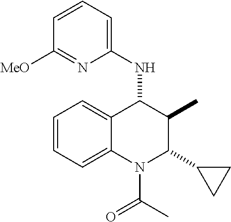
C1=CC=C2C(=C1)C(NC1=CC=CC([MeO])=N1)C(C)C(C1CC1)N2C(=O)C
